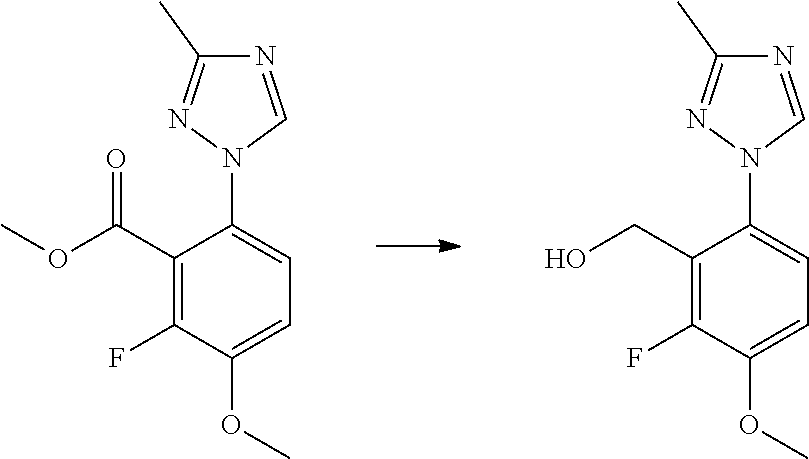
C1(C(OC)=O)=C(F)C(OC)=CC=C1N1C=NC(C)=N1.C1(CO)=C(F)C(OC)=CC=C1N1C=NC(C)=N1
